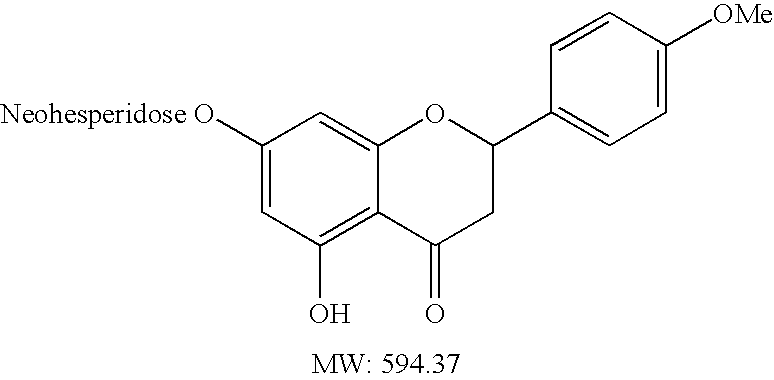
C1([Neohesperidose O])=CC(O)=C2C(=C1)OC(C1=CC=C([OMe])C=C1)CC2=O
